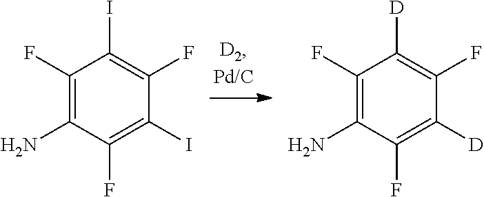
C1(F)=C(N)C(F)=C(I)C(F)=C1I.C1(F)=C(N)C(F)=C([D])C(F)=C1[D]
